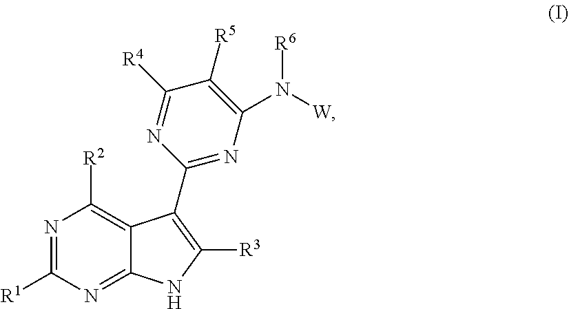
N1=C([R1])N=C2C(=C1[R2])C(C1=NC(N([W])[R6])=C([R5])C([R4])=N1)=C([R3])N2
